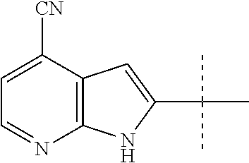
C12=C(C([CN])=CC=N1)C=C(C(C)(C)C)N2
